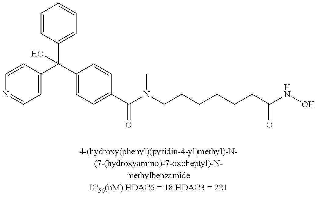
C1=CC(C(C2=CC=C(C(N(CCCCCCC(NO)=O)C)=O)C=C2)(C2=CC=CC=C2)O)=CC=N1
